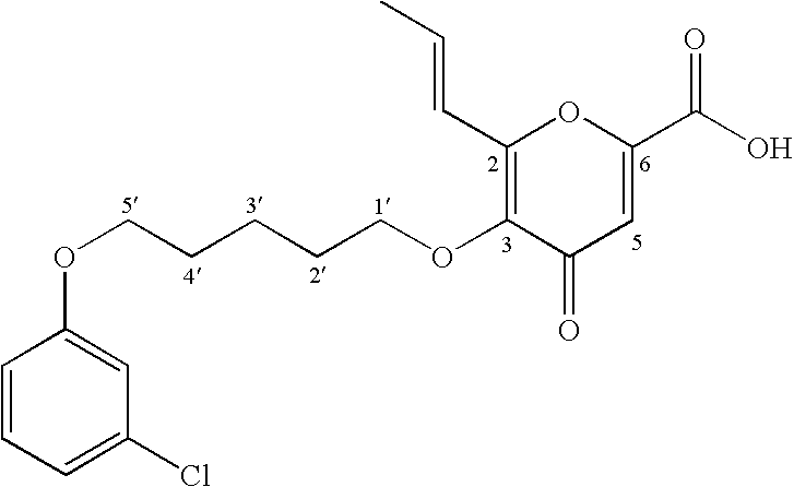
C1=CC=C(Cl)C=C1OCCCCCOC1=C(C=CC)OC(C(O)=O)=CC1=O
